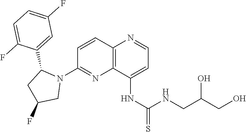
C1=CC2=C(N=C1N1C(C3=CC(F)=CC=C3F)CC(F)C1)C(NC(=S)NCC(CO)O)=CC=N2
